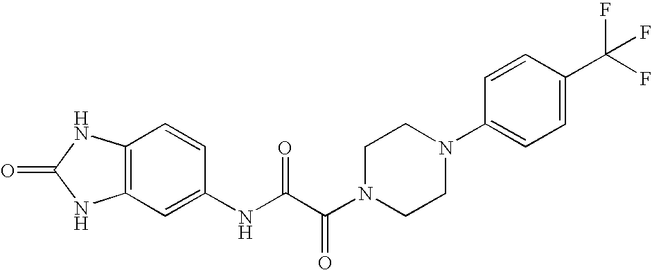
C12=C(C=CC(NC(C(N3CCN(C4=CC=C(C(F)(F)F)C=C4)CC3)=O)=O)=C1)NC(=O)N2
